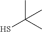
CC(C)(S)C
